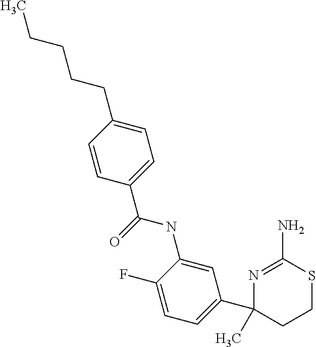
N1=C(N)SCCC1(C1=CC=C(F)C(NC(C2=CC=C(CCCCC)C=C2)=O)=C1)C
